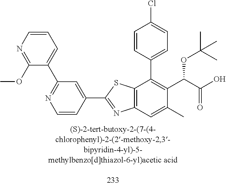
C1=CC(C2=NC3=C(S2)C(C2=CC=C(Cl)C=C2)=C(C(C(=O)O)OC(C)(C)C)C(C)=C3)=CC(C2=CC=CN=C2OC)=N1
